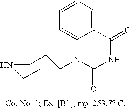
C12=CC=CC=C1C(=O)NC(=O)N2C1CCNCC1
